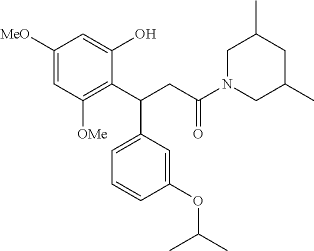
C1([MeO])=CC([OMe])=C(C(CC(N2CC(C)CC(C)C2)=O)C2=CC=CC(OC(C)C)=C2)C(O)=C1
